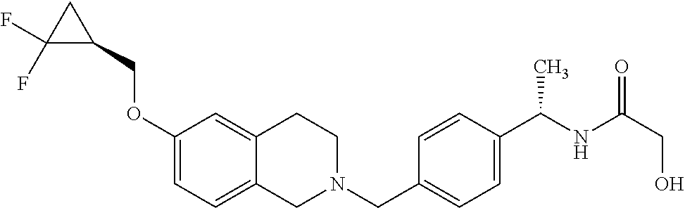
C1(OCC2CC2(F)F)=CC=C2C(=C1)CCN(CC1=CC=C(C(NC(=O)CO)C)C=C1)C2
